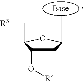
CC1CC(O[R])C(C[R3])O1
